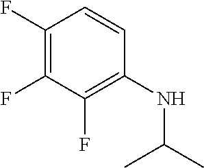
C1(F)=C(F)C(F)=C(NC(C)C)C=C1
